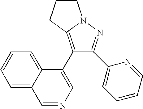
C1CCC2=C(C3=CN=CC4=CC=CC=C34)C(C3=CC=CC=N3)=NN12
